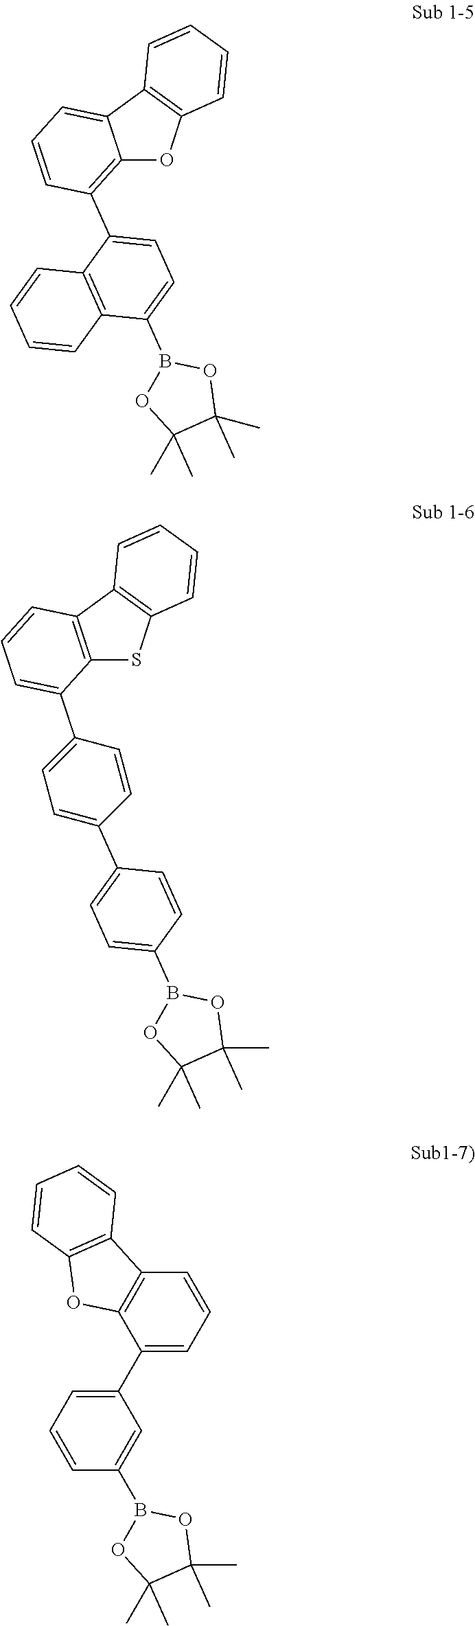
C1=CC2=C(C=C1)OC1=C(C3=CC=C(B4OC(C)(C)C(C)(C)O4)C4=C3C=CC=C4)C=CC=C21.C1=CC2=C(C=C1)SC1=C2C=CC=C1C1=CC=C(C2=CC=C(B3OC(C)(C)C(C)(C)O3)C=C2)C=C1.C1(C2=CC=CC(B3OC(C)(C)C(C)(C)O3)=C2)=CC=CC2=C1OC1=C2C=CC=C1
